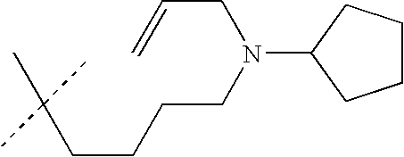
C(CN(CC=C)C1CCCC1)CCC(C)(C)C
